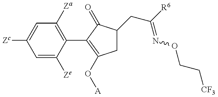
C1=C([Ze])C(C2=C(O[A])CC(CC(=NOCC[CF3])[R6])C2=O)=C([Za])C=C1[Zc]
